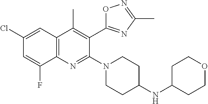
C1(Cl)=CC2=C(N=C(N3CCC(NC4CCOCC4)CC3)C(C3=NC(C)=NO3)=C2C)C(F)=C1
